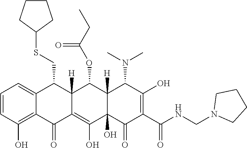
C1=CC(O)=C2C(=C1)C(CSC1CCCC1)C1([H])C(=C(O)C3(O)C([H])(C1OC(CC)=O)C(N(C)C)C(O)=C(C(NCN1CCCC1)=O)C3=O)C2=O
